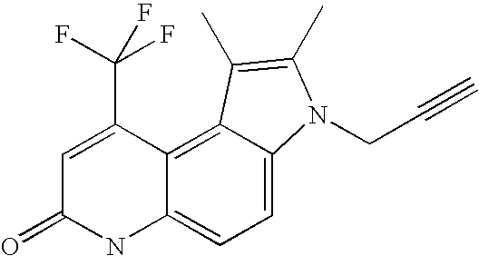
C1=C(C(F)(F)F)C2=C3C(=CC=C2NC1=O)N(CC#C)C(C)=C3C
